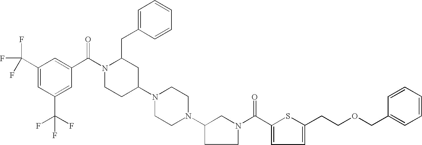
C1(C(F)(F)F)=CC(C(F)(F)F)=CC(C(N2CCC(N3CCN(C4CCN(C(C5=CC=C(CCOCC6=CC=CC=C6)S5)=O)C4)CC3)CC2CC2=CC=CC=C2)=O)=C1
